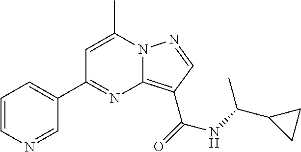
C1=CN=CC(C2=NC3=C(C(=O)NC(C4CC4)C)C=NN3C(C)=C2)=C1
